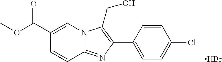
C1(C2=C(CO)N3C(=N2)C=CC(C(OC)=O)=C3)=CC=C(Cl)C=C1.Br
